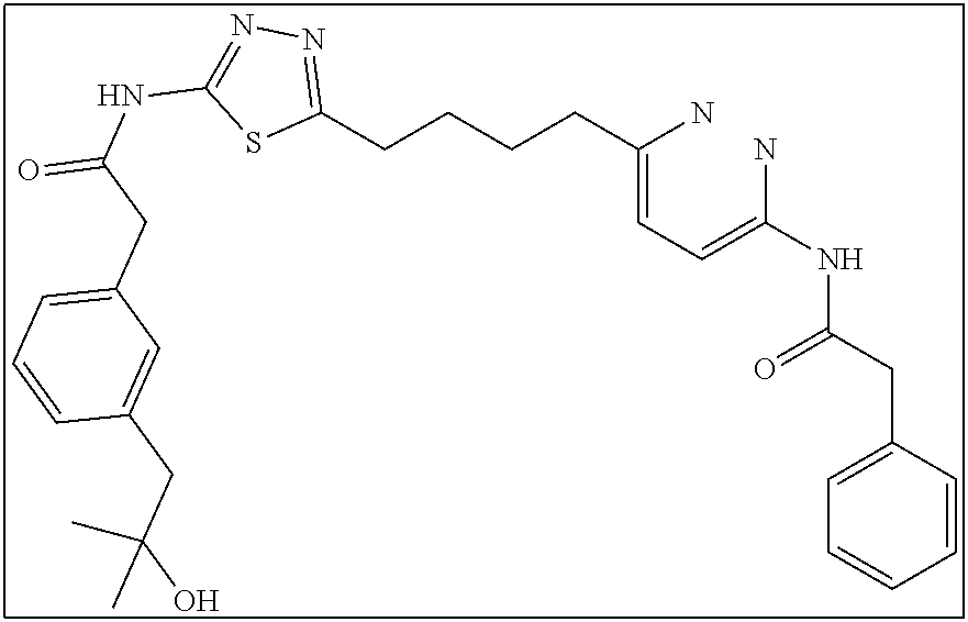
C(=CC=C(N)NC(CC1=CC=CC=C1)=O)(N)CCCCC1=NN=C(NC(=O)CC2=CC=CC(CC(O)(C)C)=C2)S1
